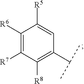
C1([R6])=C([R7])C([R8])=C(C(C)C)C=C1[R5]
